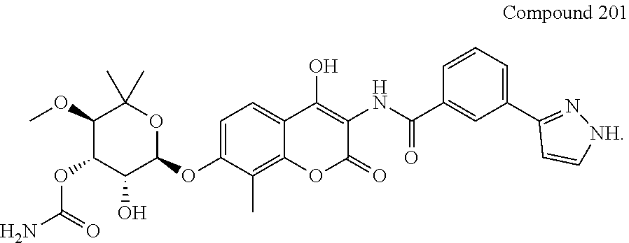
C1=C(OC2OC(C)(C)C(OC)C(OC(N)=O)C2O)C(C)=C2C(=C1)C(O)=C(NC(C1=CC(C3=N[NH]C=C3)=CC=C1)=O)C(=O)O2
